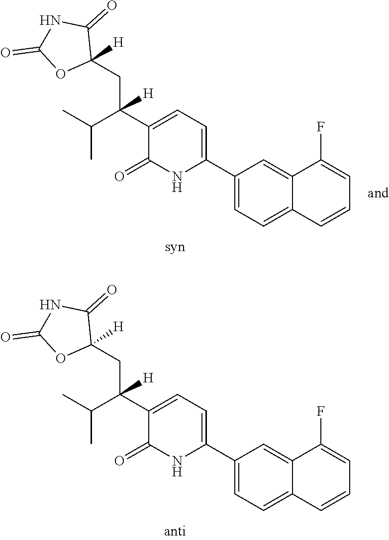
C1(C2=CC=C(C(C(C)C)(CC3([H])C(=O)NC(=O)O3)[H])C(=O)N2)=CC=C2C(=C1)C(F)=CC=C2.C1(C2=CC=C(C(C(C)C)(CC3([H])C(=O)NC(=O)O3)[H])C(=O)N2)=CC=C2C(=C1)C(F)=CC=C2
